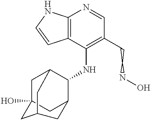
C12=C(C(NC3C4CC5(O)CC3CC(C5)C4)=C(CCNO)C=N1)C=CN2
